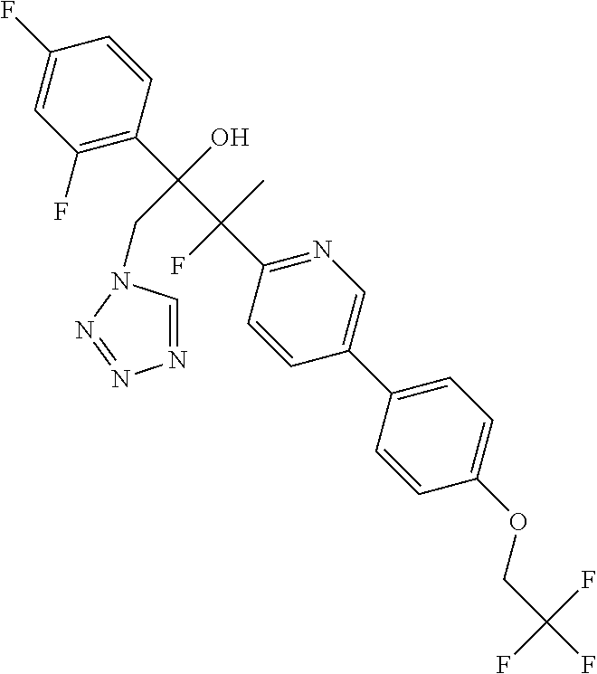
C1(F)=CC(F)=C(C(C(C2=NC=C(C3=CC=C(OCC(F)(F)F)C=C3)C=C2)(F)C)(O)CN2C=NN=N2)C=C1
